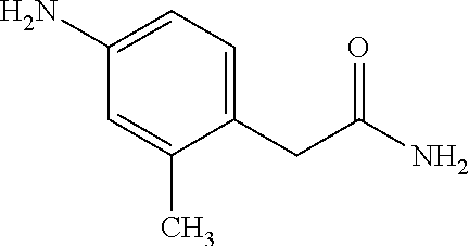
C1=C(N)C=C(C)C(CC(N)=O)=C1
